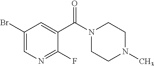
C1(Br)=CN=C(F)C(C(N2CCN(C)CC2)=O)=C1
